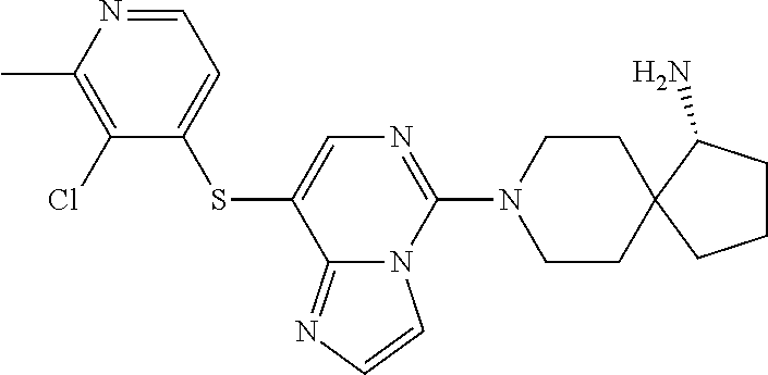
C12=NC=CN1C(N1CCC3(CC1)C(N)CCC3)=NC=C2SC1=CC=NC(C)=C1Cl
